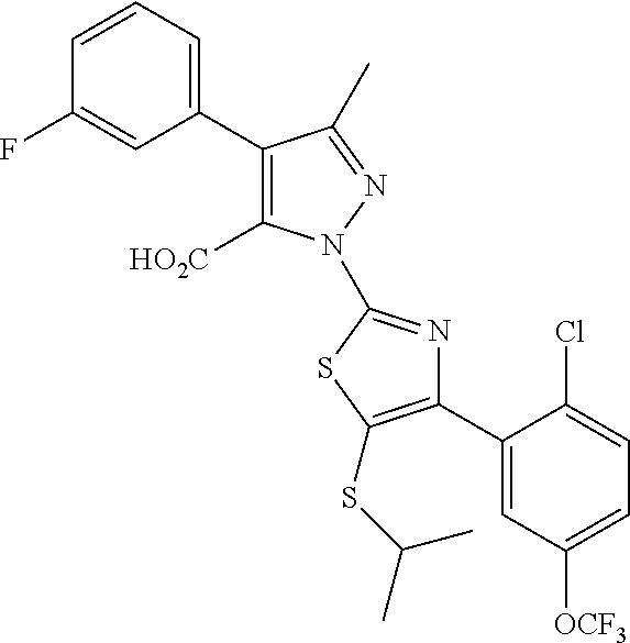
C1(C2=CC=CC(F)=C2)=C([HO2C])N(C2=NC(C3=CC([OCF3])=CC=C3Cl)=C(SC(C)C)S2)N=C1C
